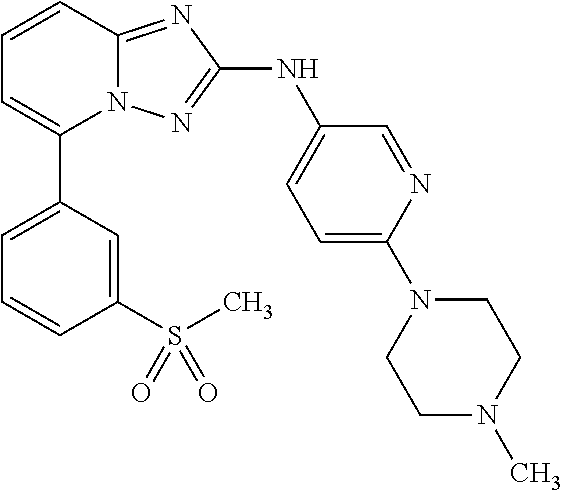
C1(S(C)(=O)=O)=CC(C2=CC=CC3=NC(NC4=CC=C(N5CCN(C)CC5)N=C4)=NN23)=CC=C1
